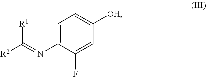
C1=C(N=C([R2])[R1])C(F)=CC([OH])=C1
